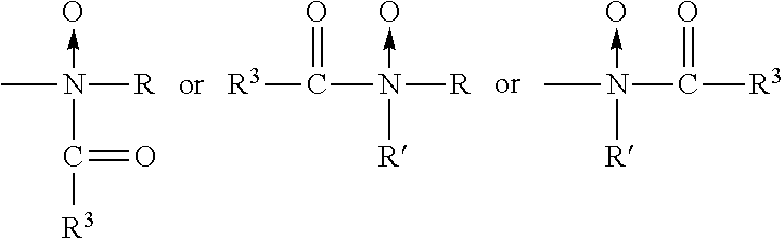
CN(C([R3])=O)([R])->O.C(N([R])([R])->O)([R3])=O.CN([R])(C([R3])=O)->O
